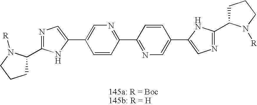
N1=C(C2CCCN2[R])NC(C2=CN=C(C3=NC=C(C4=CN=C(C5CCCN5[R])N4)C=C3)C=C2)=C1
